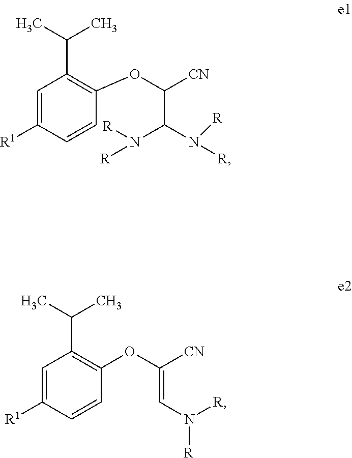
C1=C([R1])C=CC(OC([CN])C(N([R])[R])N([R])[R])=C1C(C)C.C1=C([R1])C=CC(OC([CN])=CN([R])[R])=C1C(C)C
